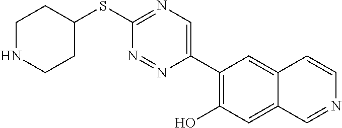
S(C1=NC=C(C2=C(O)C=C3C(=C2)C=CN=C3)N=N1)C1CCNCC1
